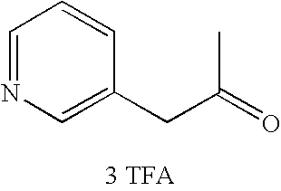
C1=NC=C(CC(=O)C)C=C1
